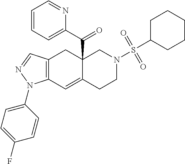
C12(C(C3=CC=CC=N3)=O)C(=CC3=C(C1)C=NN3C1=CC=C(F)C=C1)CCN(S(C1CCCCC1)(=O)=O)C2
